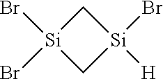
C1[Si](Br)(Br)C[Si]1(Br)[H]
